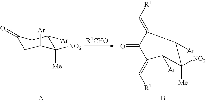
C1(=O)CC([Ar])C([NO2])([Me])C([Ar])C1.O=C1C(=C[R1])C([Ar])C([Me])([NO2])C([Ar])C1=C[R1].B
